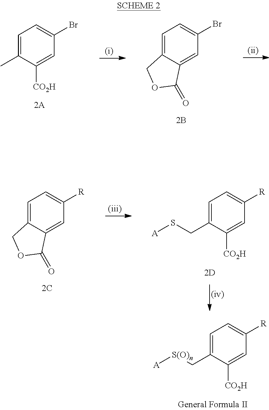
C1=C(C)C([CO2H])=CC(Br)=C1.C1=C2C(=CC(Br)=C1)C(=O)OC2.C1=C2C(=CC([R])=C1)C(=O)OC2.C1=C(CS[A])C([CO2H])=CC([R])=C1.C1=C(C[S(O)n][A])C([CO2H])=CC([R])=C1
